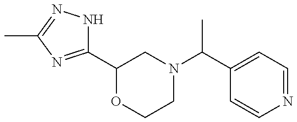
C1(C2OCCN(C(C)C3=CC=NC=C3)C2)=NC(C)=NN1
